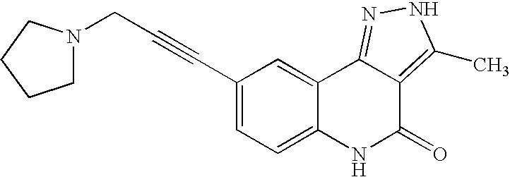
C(#CCN1CCCC1)C1=CC=C2C(=C1)C1=NNC(C)=C1C(=O)N2
